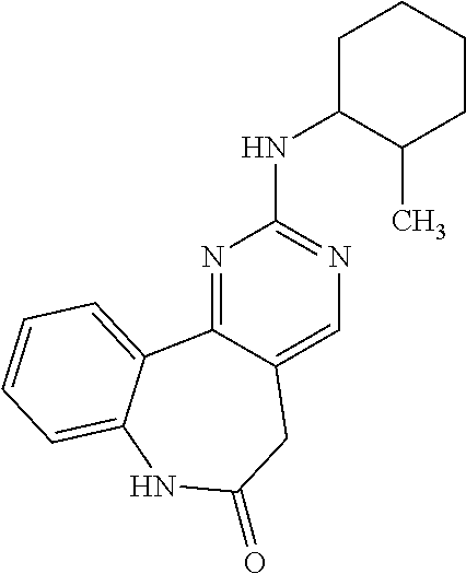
N1=C2C(=CN=C1NC1CCCCC1C)CC(=O)NC1=CC=CC=C21
